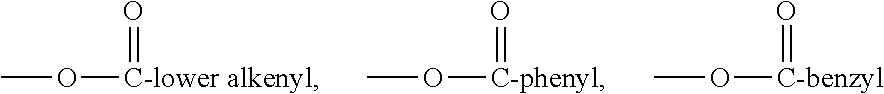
CO[C-lower alkenyl]=O.CO[C-phenyl]=O.CO[C-benzyl]=O
